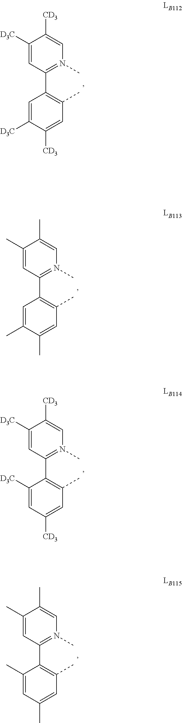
C1([CD3])=CC(C)=C(C2=N(C)C=C([CD3])C([D3C])=C2)C=C1[D3C].C1(C)=CC(C)=C(C2=N(C)C=C(C)C(C)=C2)C=C1C.C1([CD3])=CC(C)=C(C2=N(C)C=C([CD3])C([D3C])=C2)C([D3C])=C1.C1(C)=CC(C)=C(C2=N(C)C=C(C)C(C)=C2)C(C)=C1
